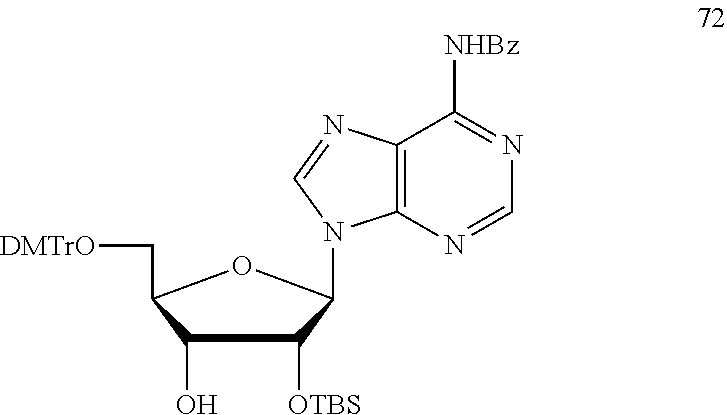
C1(O)C([OTBS])C(N2C3=C(C([NHBz])=NC=N3)N=C2)OC1C[DMTrO]
